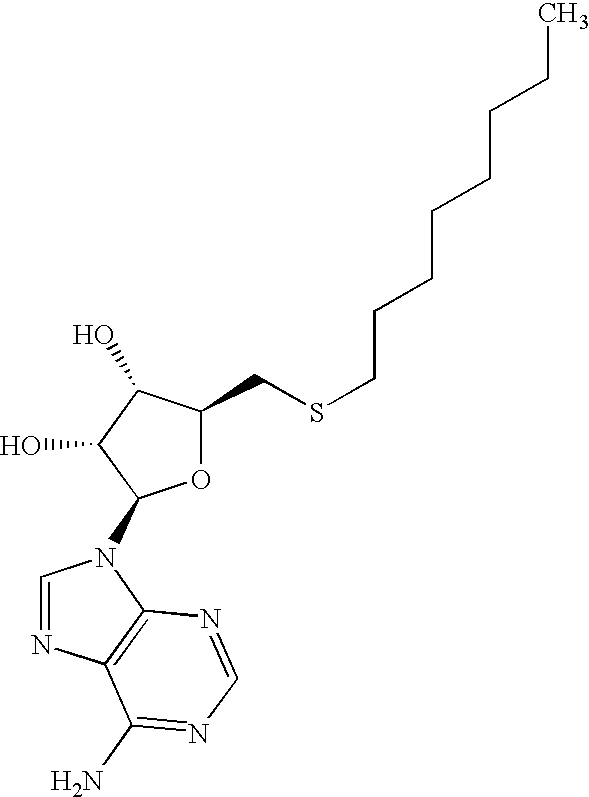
O1C(CSCCCCCCCC)C(O)C(O)C1N1C=NC2=C1N=CN=C2N
